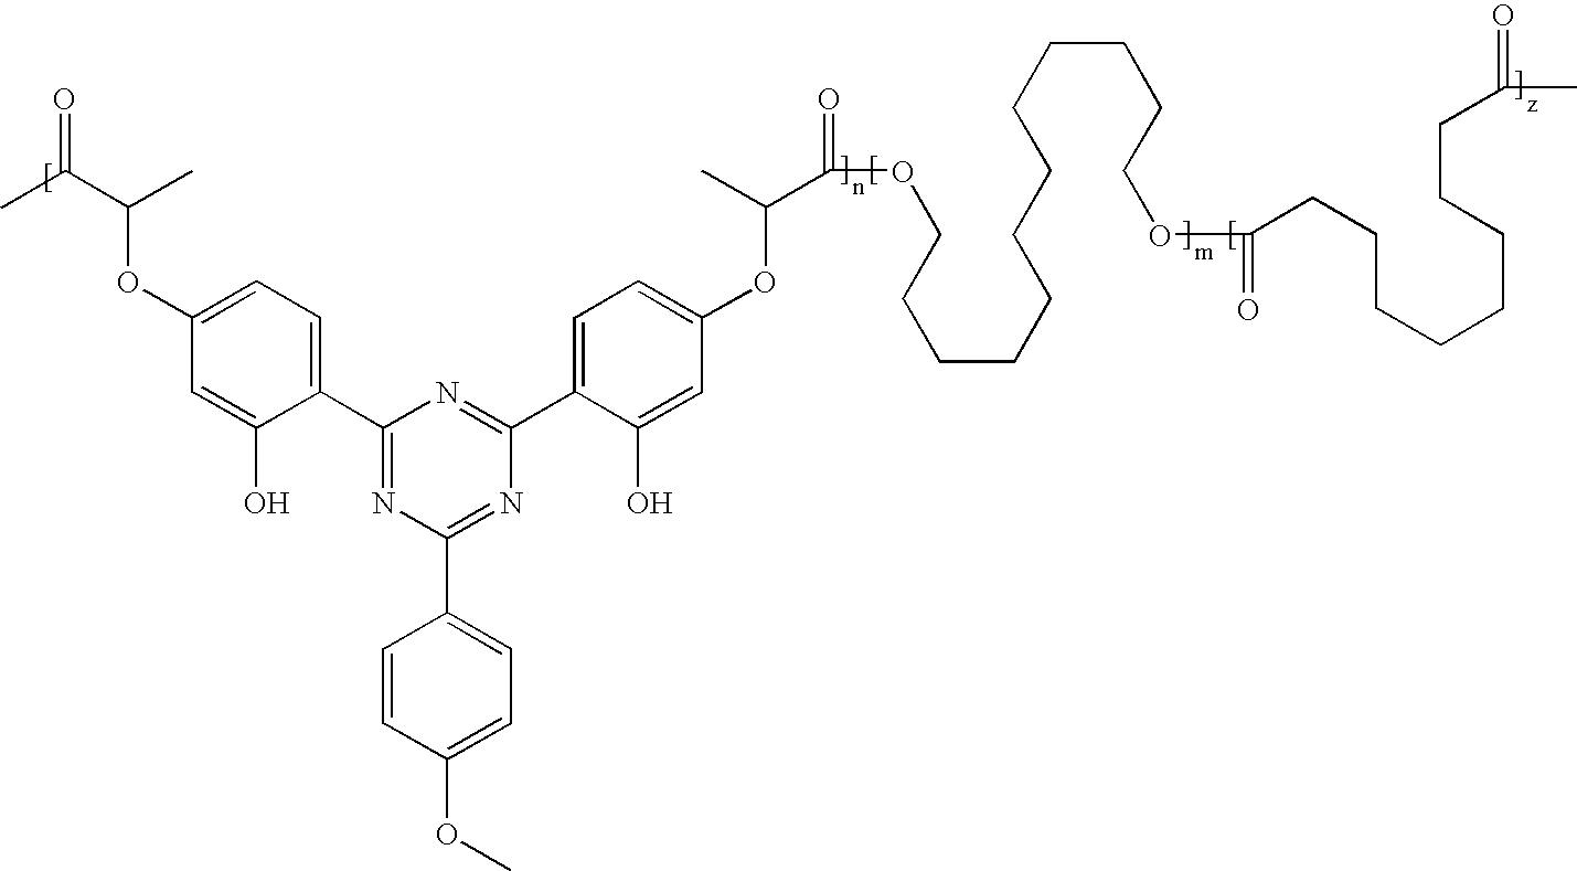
CC(=O)C(OC1=CC=C(C2=NC(C3=CC=C(OC)C=C3)=NC(C3=CC=C(OC(C(=O)OCCCCCCCCCCCCOC(=O)CCCCCCCCC(=O)C)C)C=C3O)=N2)C(O)=C1)C
